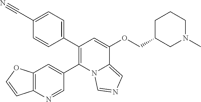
C1(C#N)=CC=C(C2=C(C3=CC4=C(N=C3)C=CO4)N3C(=CN=C3)C(OCC3CN(C)CCC3)=C2)C=C1
